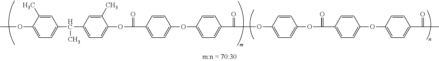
COC1=CC=C(C(C)C2=CC=C(OC(=O)C3=CC=C(OC4=CC=C(C(=O)OC5=CC=C(OC(=O)C6=CC=C(OC7=CC=C(C(=O)C)C=C7)C=C6)C=C5)C=C4)C=C3)C(C)=C2)C=C1C
